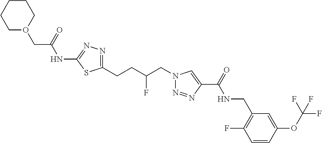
C1(NC(CO2CCCCC2)=O)=NN=C(CCC(CN2N=NC(C(=O)NCC3=C(F)C=CC(OC(F)(F)F)=C3)=C2)F)S1
